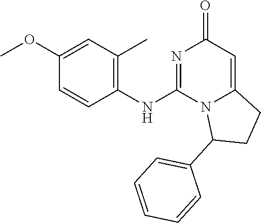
C1=CC(OC)=CC(C)=C1NC1=NC(=O)C=C2N1C(C1=CC=CC=C1)CC2
